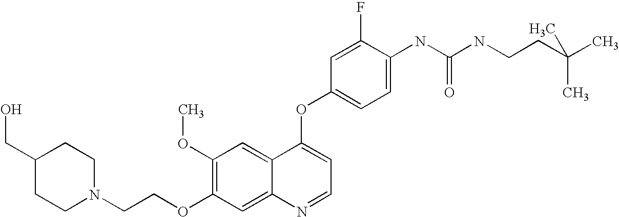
N1(CCOC2=C(OC)C=C3C(=C2)N=CC=C3OC2=CC=C(NC(NCCC(C)(C)C)=O)C(F)=C2)CCC(CO)CC1
